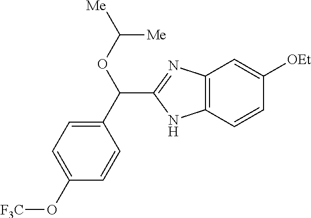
C12=C(C=CC([OEt])=C1)NC(C(C1=CC=C(O[F3C])C=C1)OC([Me])[Me])=N2
